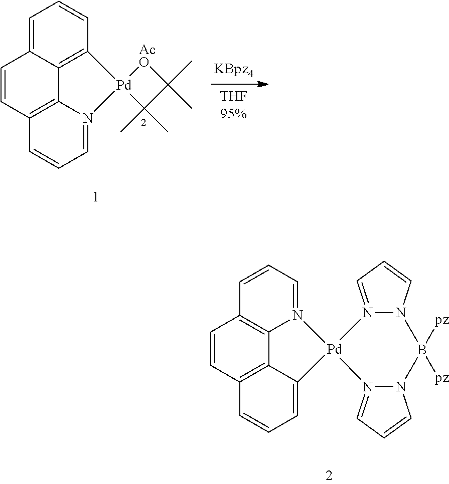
C1=C2C3=C(C=C1)[Pd]1(N4=CC=CC(=C34)C=C2)[AcO]C(C)(C)C1(C)C.N12=CC=CC3=C1C1=C(C=C3)C=CC=C1[Pd]21N2=CC=CN2B([pz])([pz])N2C=CC=N12
